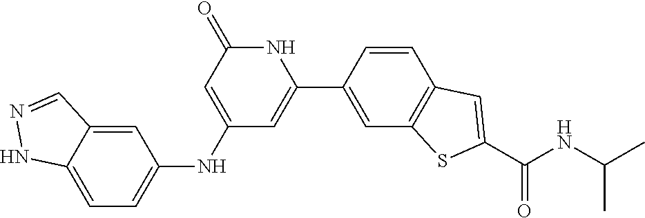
C1=C(NC2=CC=C3C(=C2)C=NN3)C=C(C2=CC3=C(C=C2)C=C(C(NC(C)C)=O)S3)NC1=O
